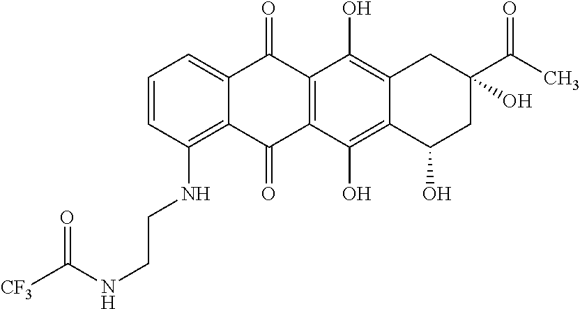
C1=CC(NCCNC([CF3])=O)=C2C(=C1)C(=O)C1=C(C2=O)C(O)=C2C(=C1O)CC(O)(C(C)=O)CC2O
